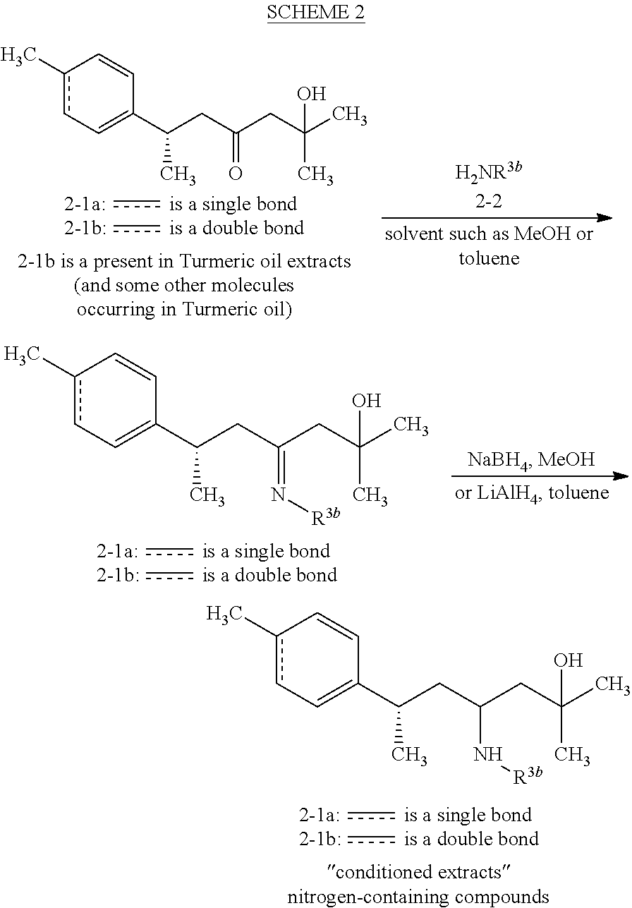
cc.cc.c1(C)cC=C(C(CC(CC(C)(C)O)=O)C)C=C1.cc.cc.c1(C)cC=C(C(CC(CC(C)(C)O)=N[R3b])C)C=C1.cc.cc.c1(C)cC=C(C(CC(CC(C)(C)O)N[R3b])C)C=C1
